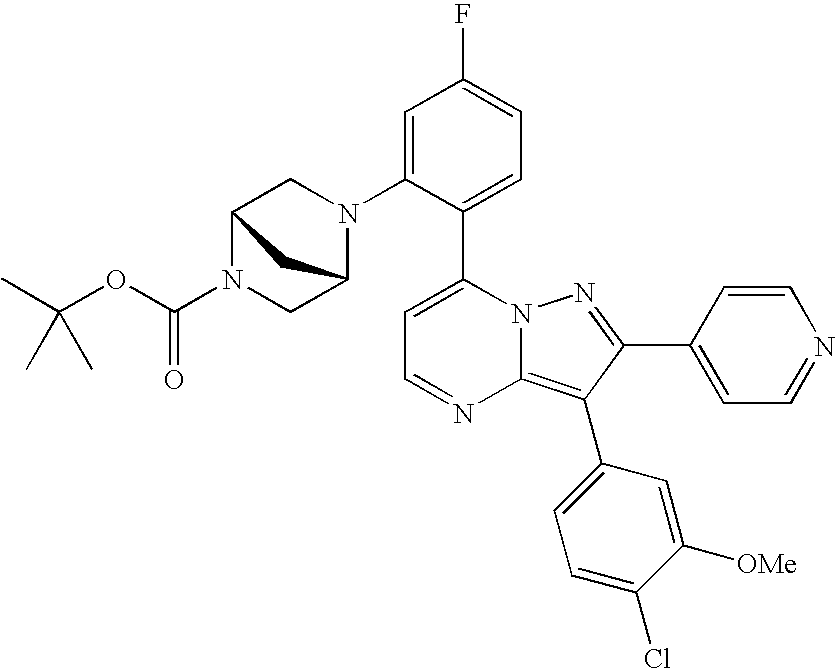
C1=C(N2CC3N(C(OC(C)(C)C)=O)CC2C3)C(C2=CC=NC3=C(C4=CC=C(Cl)C([OMe])=C4)C(C4=CC=NC=C4)=NN23)=CC=C1F
